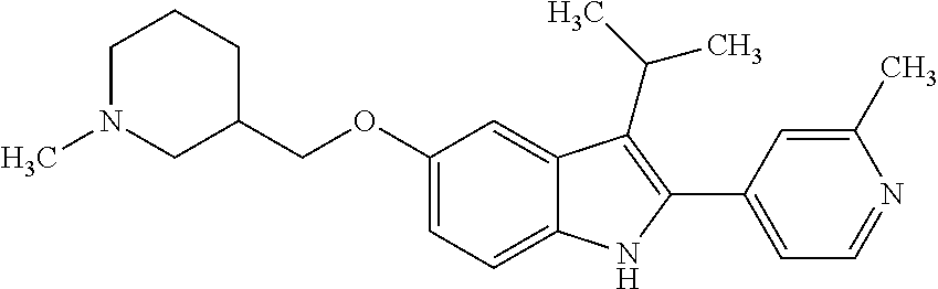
C(OC1=CC=C2C(=C1)C(C(C)C)=C(C1=CC=NC(C)=C1)N2)C1CCCN(C)C1
